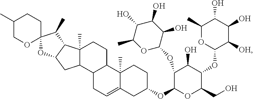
C1(C)COC2(CC1)C(C)C1C3(C)C(C4C(CC3)C3(C)C(=CC4)CC(OC4OC(CO)C(OC5C([OH])C(O)C(O)C(C)O5)C(O)C4OC4C(O)C(O)C(O)C(C)O4)CC3)CC1O2
